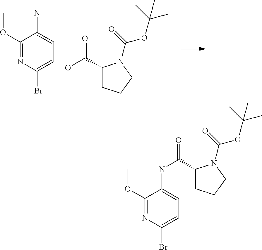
C(=O)(C1CCCN1C(=O)OC(C)(C)C)NC1=CC=C(Br)N=C1OC.OC(=O)C1CCCN1C(=O)OC(C)(C)C.C1(OC)=NC(Br)=CC=C1N
